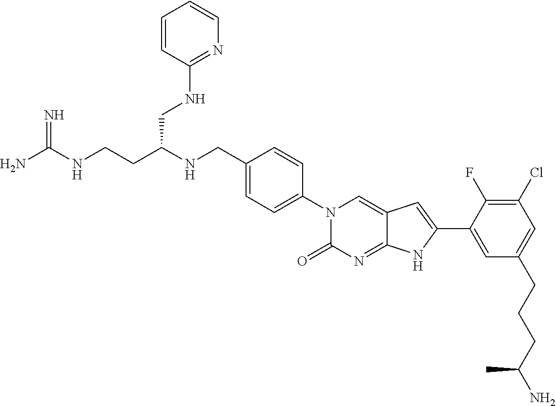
NC(NCCC(NCC1=CC=C(N2C(=O)N=C3C(=C2)C=C(C2=CC(CCCC(N)C)=CC(Cl)=C2F)N3)C=C1)CNC1=NC=CC=C1)=N
